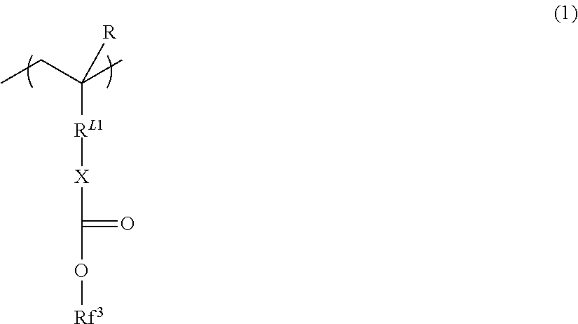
C([R])(CC)(C)[RL1][X]C(O[Rf3])=O
